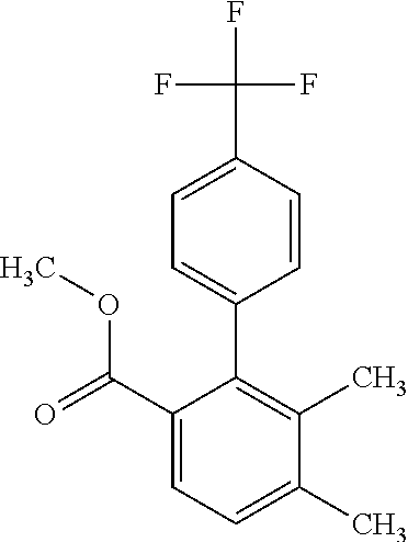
C1=C(C)C(C)=C(C2=CC=C(C(F)(F)F)C=C2)C(C(=O)OC)=C1
